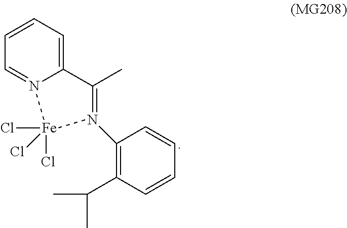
C1=CC=C2N(=C1)[Fe](Cl)(Cl)(Cl)N(C1=C(C(C)C)C=CC=C1)=C2C
